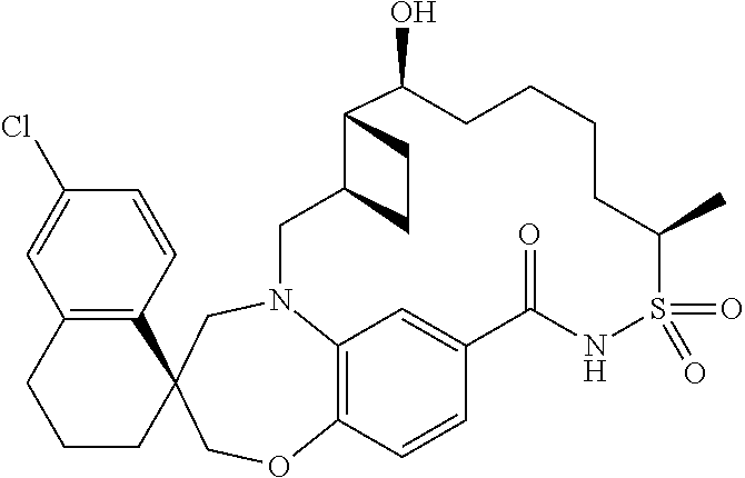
C12=C(C=CC(Cl)=C1)C1(CCC2)CN2C3=C(C=CC(=C3)C(=O)NS(=O)(=O)C(C)CCCCC(O)C3C(C2)CC3)OC1
